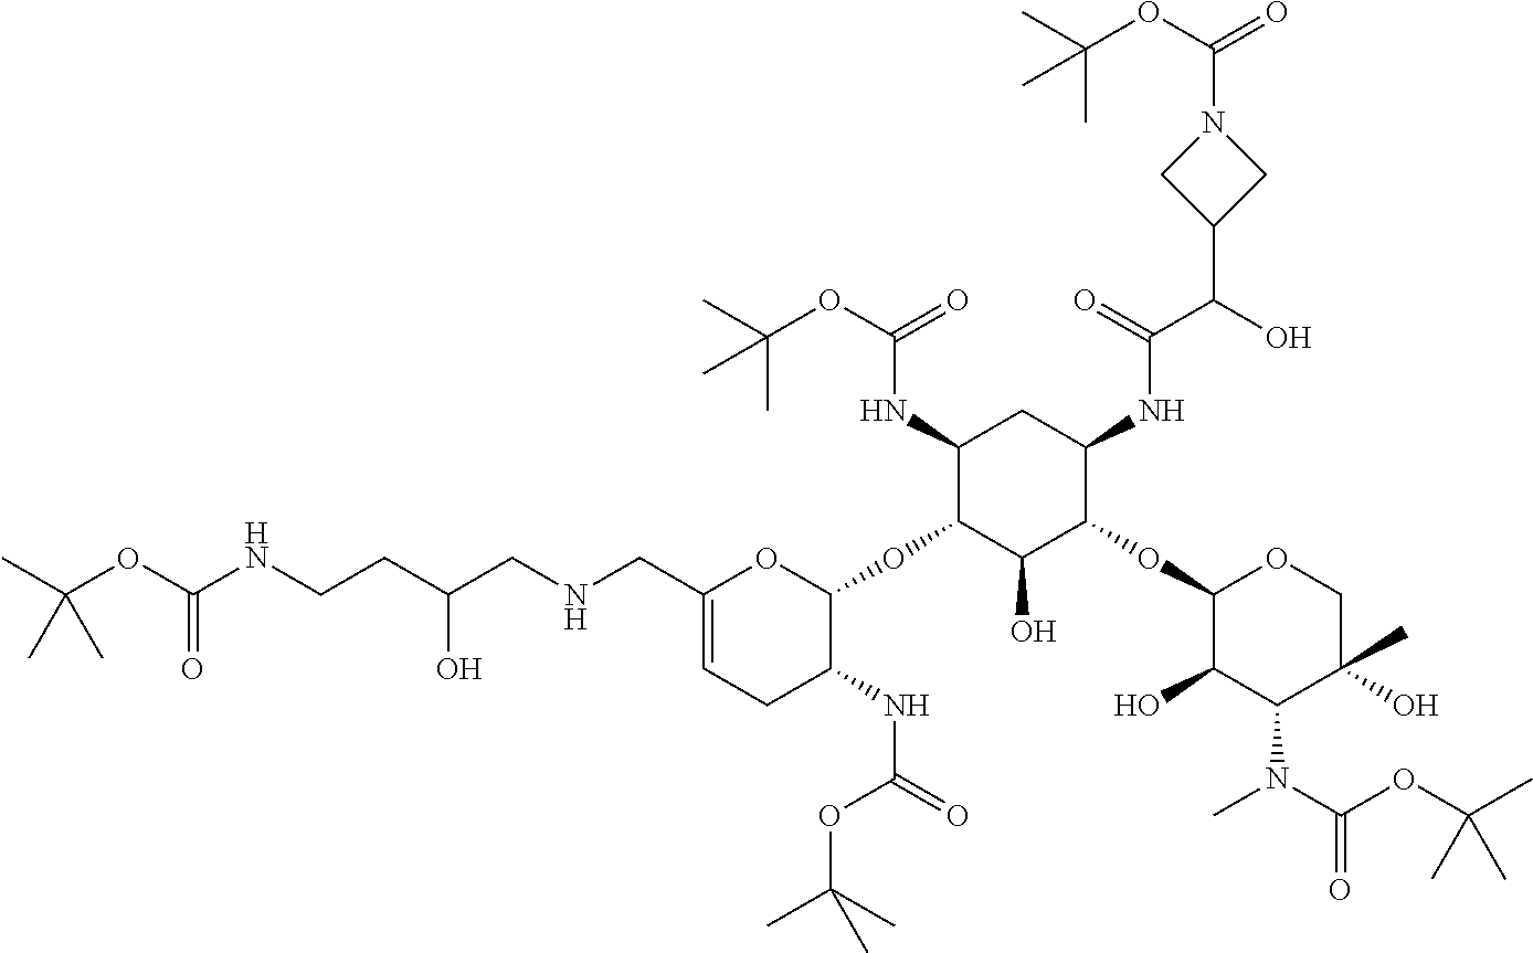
C1(CNCC(CCNC(OC(C)(C)C)=O)O)=CCC(NC(=O)OC(C)(C)C)C(OC2C(O)C(OC3C(O)C(N(C)C(OC(C)(C)C)=O)C(O)(C)CO3)C(NC(C(O)C3CN(C(OC(C)(C)C)=O)C3)=O)CC2NC(OC(C)(C)C)=O)O1
